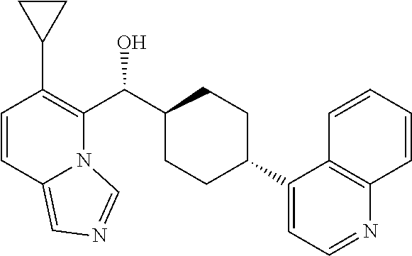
C1=CC2=CN=CN2C(C(C2CCC(C3=CC=NC4=C3C=CC=C4)CC2)O)=C1C1CC1
